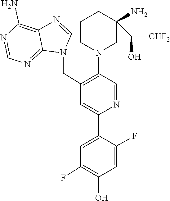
C12=NC=NC(N)=C1N=CN2CC1=C(N2CC(C(O)[CHF2])(N)CCC2)C=NC(C2=CC(F)=C(O)C=C2F)=C1
